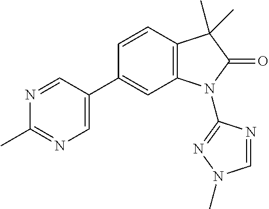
C1(C)=NC=C(C2=CC3=C(C=C2)C(C)(C)C(=O)N3C2=NN(C)C=N2)C=N1
